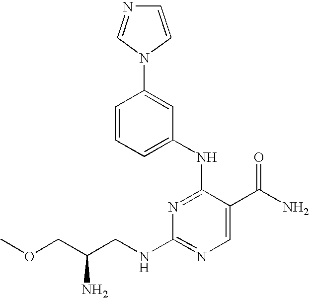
C1=CN(C2=CC(NC3=NC(NCC(COC)N)=NC=C3C(N)=O)=CC=C2)C=N1
